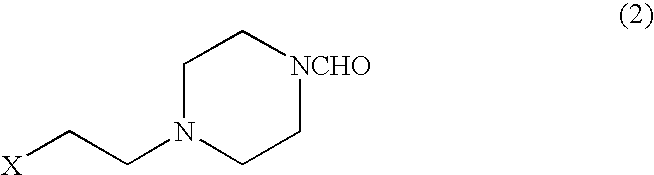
[X]CCN1CC[NCHO]CC1
